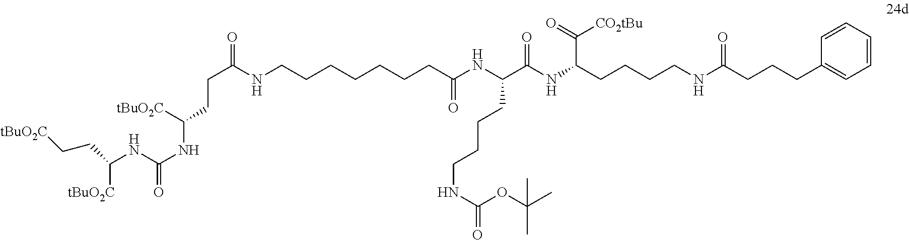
C(NC(NC([tBuO2C])CCC(NCCCCCCCC(NC(C(NC(CCCCNC(CCCC1=CC=CC=C1)=O)C([CO2tBu])=O)=O)CCCCNC(OC(C)(C)C)=O)=O)=O)=O)([tBuO2C])CC[tBuO2C]
